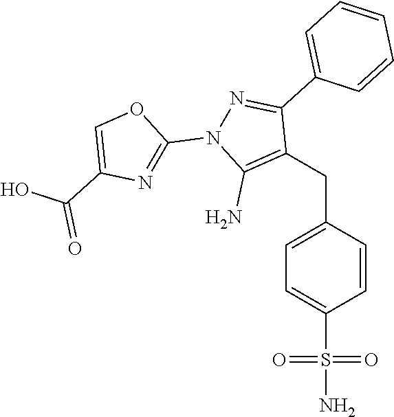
C(C1=CC=C(S(N)(=O)=O)C=C1)C1=C(N)N(C2=NC(C(O)=O)=CO2)N=C1C1=CC=CC=C1
